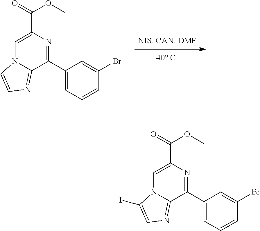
N12C=C(C(=O)OC)N=C(C3=CC=CC(Br)=C3)C1=NC=C2.N12C=C(C(=O)OC)N=C(C3=CC=CC(Br)=C3)C1=NC=C2I
